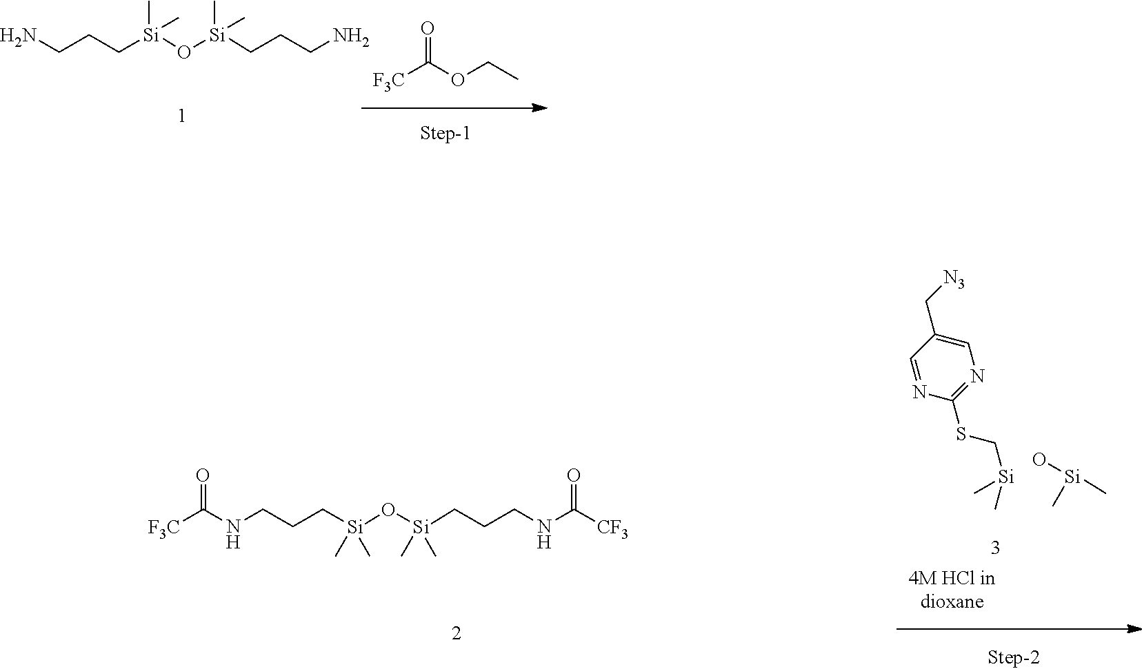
NCCC[Si](C)(C)O[Si](C)(C)CCCN.[F3C]C(OCC)=O.[F3C]C(NCCC[Si](C)(C)O[Si](C)(C)CCCNC([CF3])=O)=O.C1=NC(SC[Si](C)C)=NC=C1C[N3].O[Si](C)C
